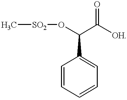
C[SO2]OC(C([OH])=O)C1=CC=CC=C1
